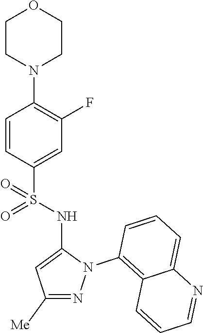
C1=CC(S(NC2=CC([Me])=NN2C2=C3C(=CC=C2)N=CC=C3)(=O)=O)=CC(F)=C1N1CCOCC1
